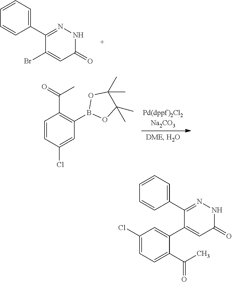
C1=CC=C(C2=NNC(=O)C=C2Br)C=C1.C1=CC(Cl)=CC(B2OC(C)(C)C(C)(C)O2)=C1C(=O)C.C1=CC=C(C2=NNC(=O)C=C2C2=CC(Cl)=CC=C2C(C)=O)C=C1
